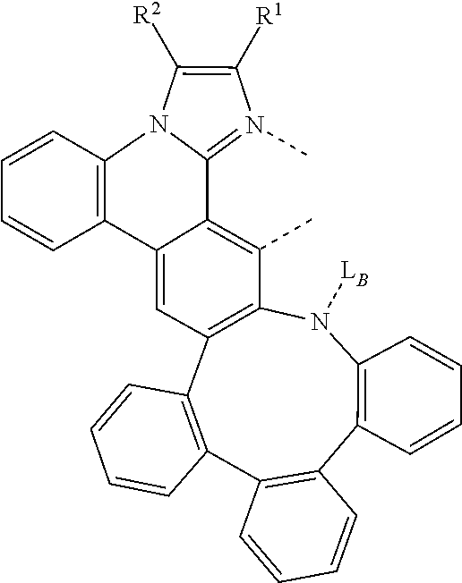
C1([R2])=C([R1])N(C)=C2N1C1=C(C3=CC4=C(N([LB])C5=C(C6=C(C7=C4C=CC=C7)C=CC=C6)C=CC=C5)C(C)=C32)C=CC=C1
